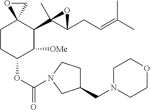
C1CC(OC(=O)N2CCC(CN3CCOCC3)C2)C([OMe])C(C2(C)C(CC=C(C)C)O2)C12CO2
